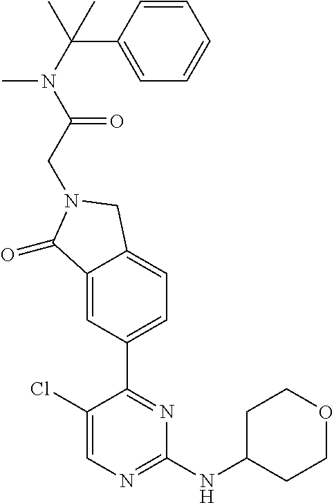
C1(Cl)=CN=C(NC2CCOCC2)N=C1C1=CC=C2C(=C1)C(=O)N(CC(=O)N(C)C(C1=CC=CC=C1)(C)C)C2
